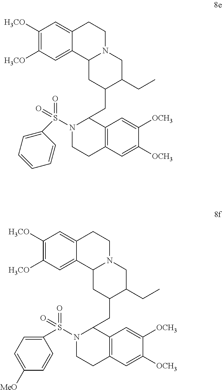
C1([H3CO])=C([H3CO])C=C2C(=C1)CCN1C2CC(CC2N(S(=O)(=O)C3=CC=CC=C3)CCC3=C2C=C([OCH3])C([OCH3])=C3)C(CC)C1.C1([H3CO])=C([H3CO])C=C2C(=C1)CCN1C2CC(CC2N(S(=O)(=O)C3=CC=C([MeO])C=C3)CCC3=C2C=C([OCH3])C([OCH3])=C3)C(CC)C1
